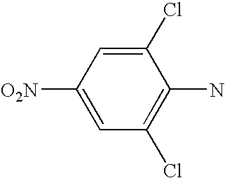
C1(Cl)=CC([O2N])=CC(Cl)=C1N
